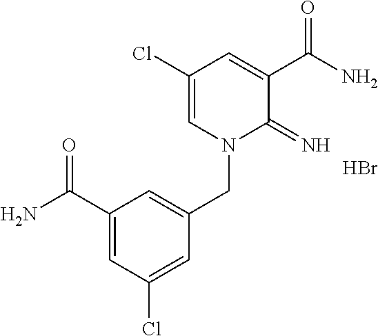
C1(Cl)=CN(CC2=CC(C(N)=O)=CC(Cl)=C2)C(=N)C(C(N)=O)=C1.Br
